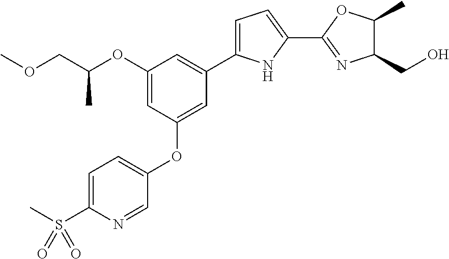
C1=C(S(C)(=O)=O)N=CC(OC2=CC(C3=CC=C(C4=NC(CO)C(C)O4)N3)=CC(OC(COC)C)=C2)=C1
